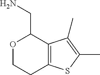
O1CCC2=C(C1CN)C(C)=C(C)S2
